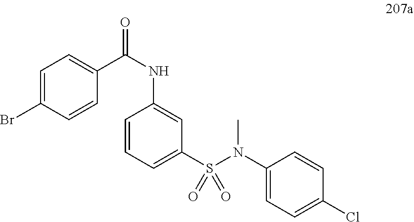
C1=CC=C(S(N(C2=CC=C(Cl)C=C2)C)(=O)=O)C=C1NC(C1=CC=C(Br)C=C1)=O
